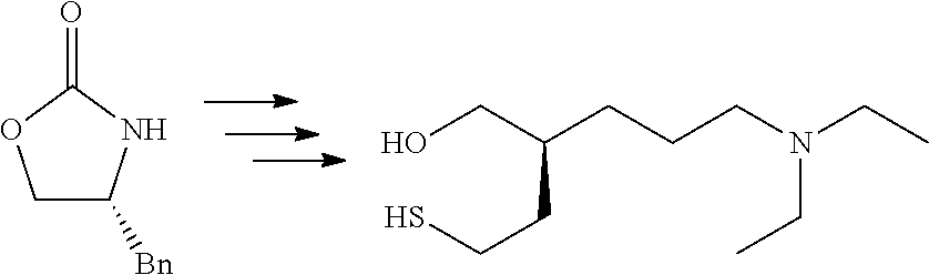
C1C([Bn])NC(=O)O1.OCC(CCCN(CC)CC)CCS
